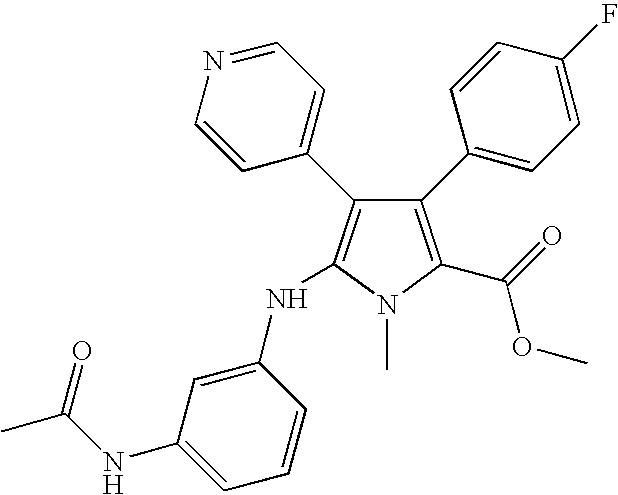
C1(C2=CC=C(F)C=C2)=C(C(=O)OC)N(C)C(NC2=CC(NC(C)=O)=CC=C2)=C1C1=CC=NC=C1
